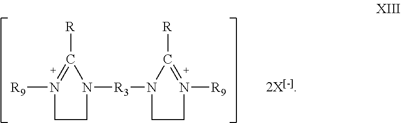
[R3](N1C([R])=N([R9])CC1)N1C([R])=N([R9])CC1
